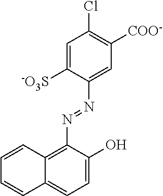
C1=C([-O3S])C(N=NC2=C3C(=CC=C2O)C=CC=C3)=CC([COO-])=C1Cl
